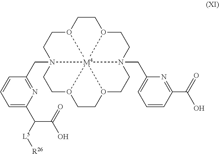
C1(C(C(=O)O)[L5][R26])=CC=CC(CN23CCO4CCO5CCN6(CC7=CC=CC(C(O)=O)=N7)CCO7CCO(CC2)[M4]34567)=N1
